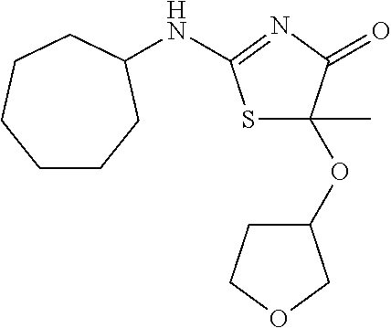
S1C(C)(OC2CCOC2)C(=O)N=C1NC1CCCCCC1
